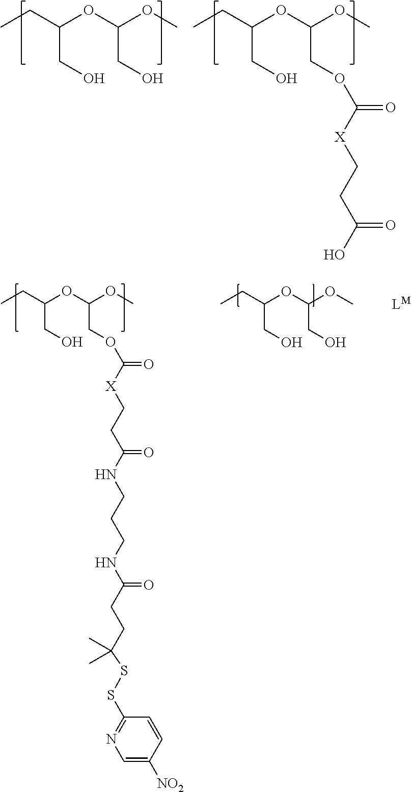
CCC(OC(OC)CO)CO.CCC(OC(OC)COC(=O)[X]CCC(O)=O)CO.CCC(OC(OC)CO)CO.[LM].CCC(OC(OC)COC(=O)[X]CCC(NCCCNC(CCC(SSC1=NC=C([NO2])C=C1)(C)C)=O)=O)CO
